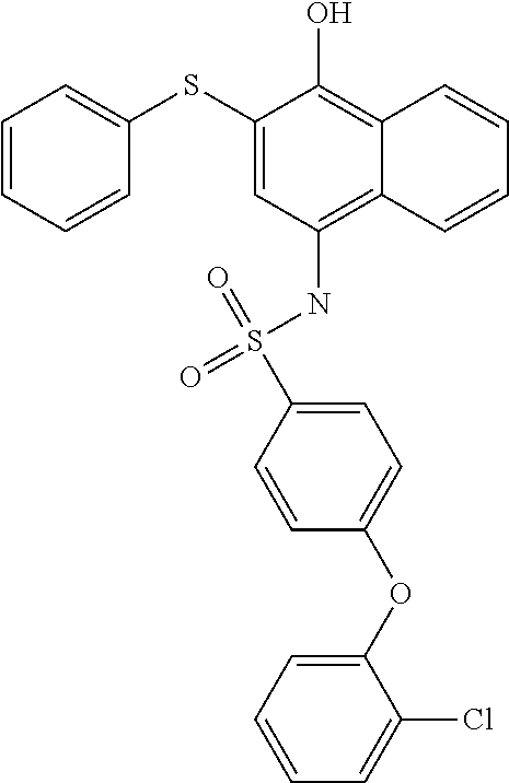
C1=CC=CC(SC2=CC(NS(=O)(=O)C3=CC=C(OC4=CC=CC=C4Cl)C=C3)=C3C(=C2O)C=CC=C3)=C1
